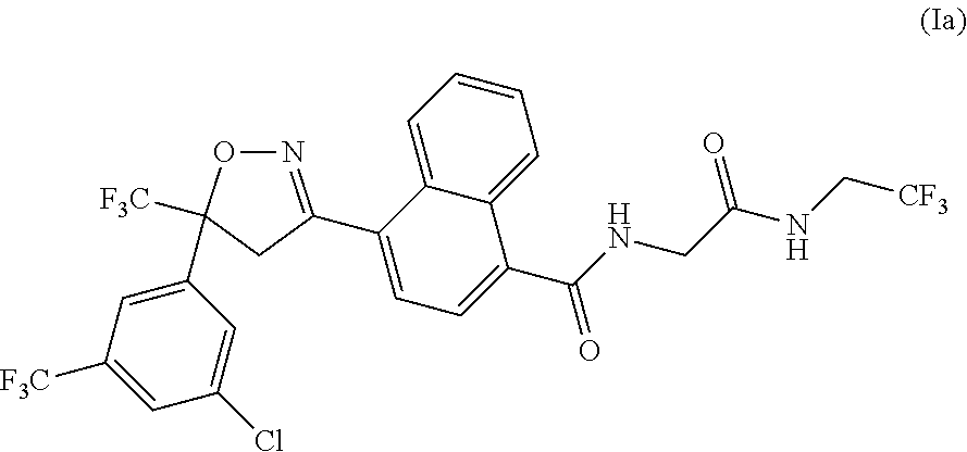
N1=C(C2=CC=C(C(NCC(NC[CF3])=O)=O)C3=CC=CC=C23)CC(C2=CC([F3C])=CC(Cl)=C2)([F3C])O1
